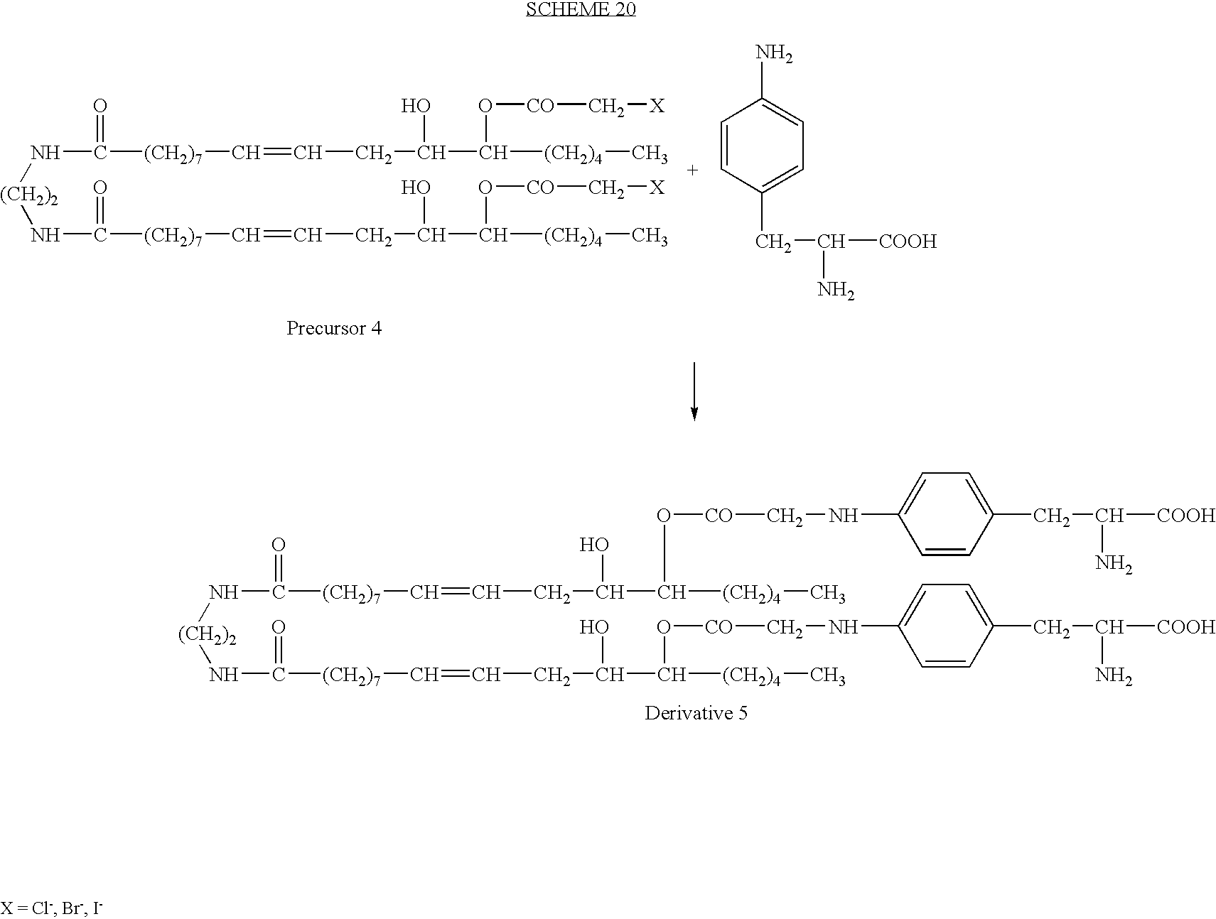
[(CH2)2](NC([(CH2)7]C=CCC(C([(CH2)4]C)O[CO]C[X])O)=O)NC([(CH2)7]C=CCC(C([(CH2)4]C)O[CO]C[X])O)=O.C1=CC(CC([COOH])N)=CC=C1N.[(CH2)2](NC([(CH2)7]C=CCC(C([(CH2)4]C)O[CO]CNC1=CC=C(CC([COOH])N)C=C1)O)=O)NC([(CH2)7]C=CCC(C([(CH2)4]C)O[CO]CNC1=CC=C(CC([COOH])N)C=C1)O)=O
